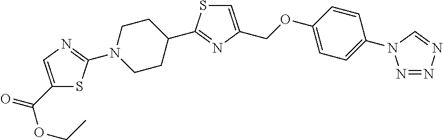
C1=C(COC2=CC=C(N3N=NN=C3)C=C2)N=C(C2CCN(C3=NC=C(C(=O)OCC)S3)CC2)S1
